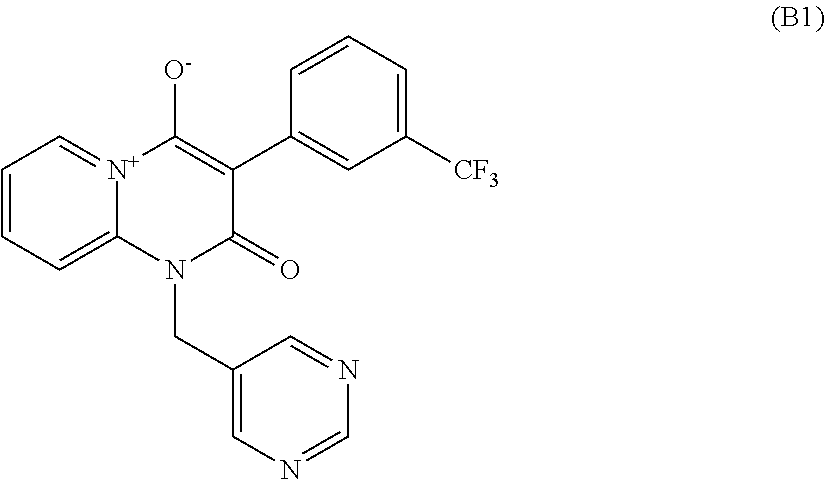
C1=CC=C2[N+](=C1)C([O-])=C(C1=CC([CF3])=CC=C1)C(=O)N2CC1=CN=CN=C1
